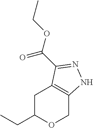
C1C(CC)OCC2=C1C(C(OCC)=O)=NN2
